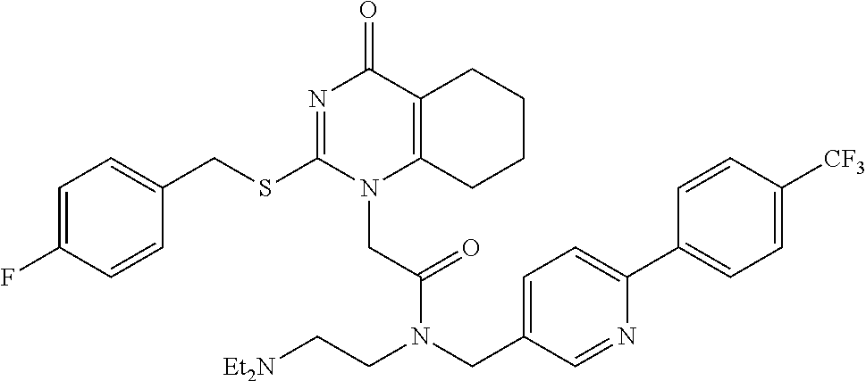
C1=C(F)C=CC(CSC2=NC(=O)C3=C(N2CC(=O)N(CC2=CC=C(C4=CC=C([CF3])C=C4)N=C2)CC[Et2N])CCCC3)=C1
